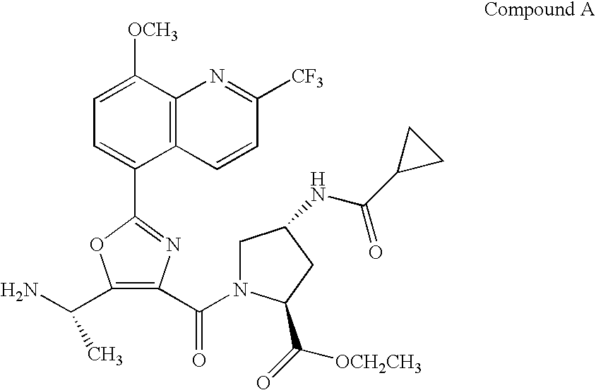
C1=C([OCH3])C2=C(C(C3=NC(C(=O)N4CC(NC(C5CC5)=O)CC4C(=O)[OCH2CH3])=C(C(N)C)O3)=C1)C=CC([CF3])=N2
